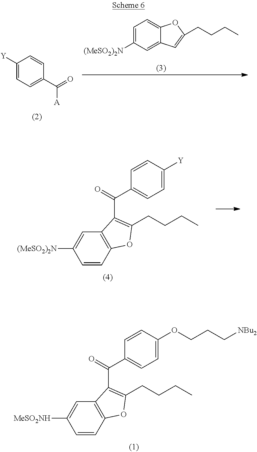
C1=CC2=C(C=C1[MeSO2NH])C(C(C1=CC=C(OCCC[NBu2])C=C1)=O)=C(CCCC)O2.C1([Y])=CC=C(C(=O)[A])C=C1.C1=C([(MeSO2)2N])C=C2C(=C1)OC(CCCC)=C2.C1=CC2=C(C=C1[(MeSO2)2N])C(C(C1=CC=C([Y])C=C1)=O)=C(CCCC)O2
